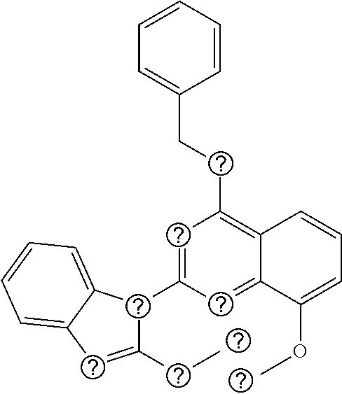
C1=C(C2C(CC)=CC3=CC=CC=C23)C=C2C(=C1CCC1=CC=CC=C1)C=CC=C2OC
